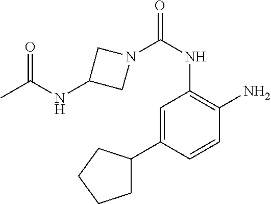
N1(C(NC2=C(N)C=CC(C3CCCC3)=C2)=O)CC(NC(=O)C)C1
